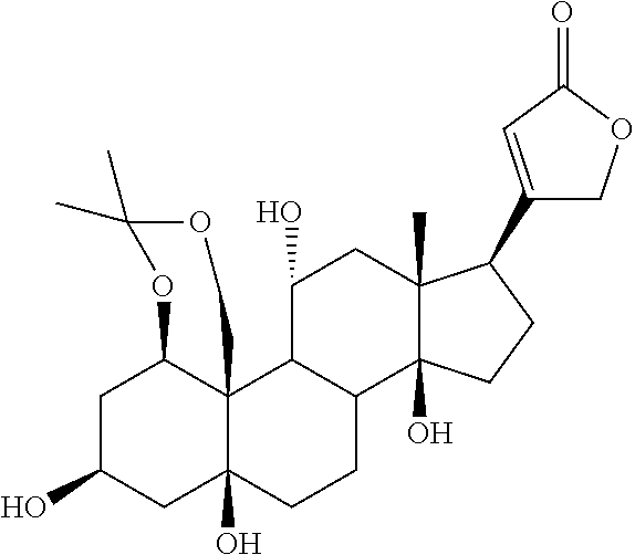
C1C(O)CC2(O)C3(C1OC(C)(C)OC3)C1C(CC2)C2(O)C(C)(CC1O)C(C1=CC(=O)OC1)CC2
